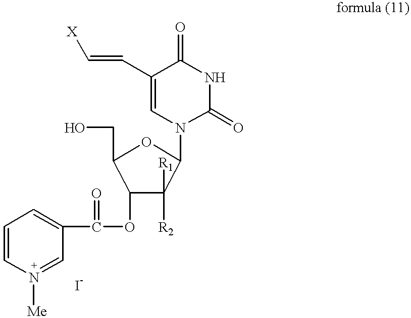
C1(OC(=O)C2=CC=CN([Me])=C2)C([R2])([R1])C(N2C(=O)NC(=O)C(C=C[X])=C2)OC1CO
